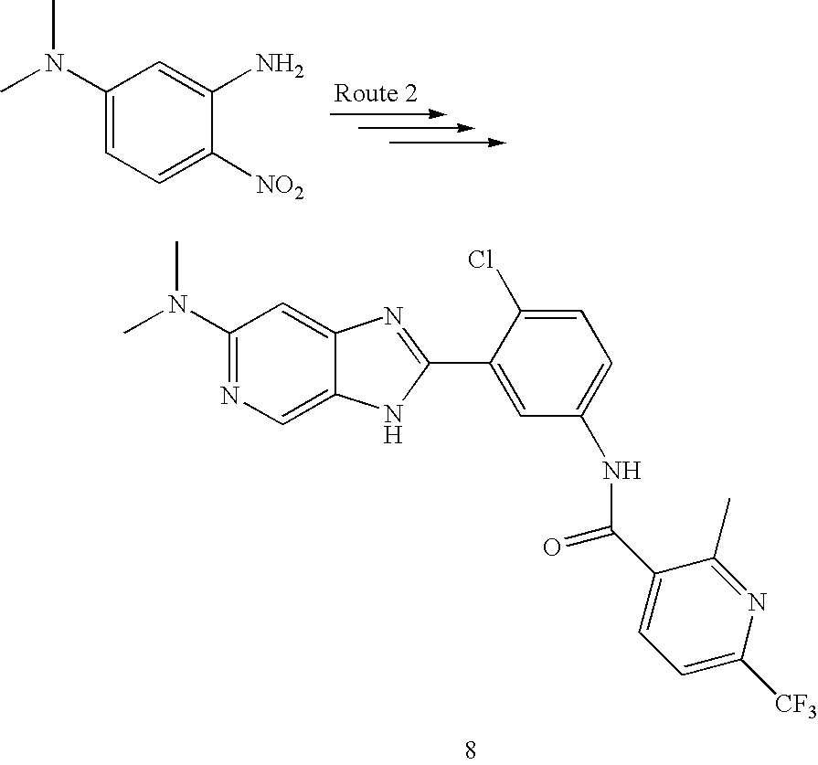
C1(N(C)C)=NC=C2C(=C1)N=C(C1=CC(NC(=O)C3=CC=C([CF3])N=C3C)=CC=C1Cl)N2.C1=C(N)C([NO2])=CC=C1N(C)C
